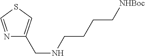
N1=CSC=C1CNCCCC[NHBoc]
